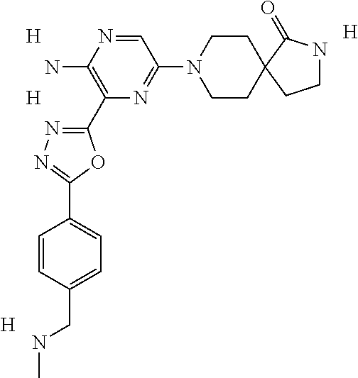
C1=NC(N)=C(C2=NN=C(C3=CC=C(CNC)C=C3)O2)N=C1N1CCC2(CC1)CCNC2=O.[H].[H].[H].[H]
